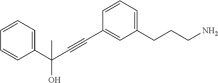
C1(CCCN)=CC=CC(C#CC(C2=CC=CC=C2)(O)C)=C1
